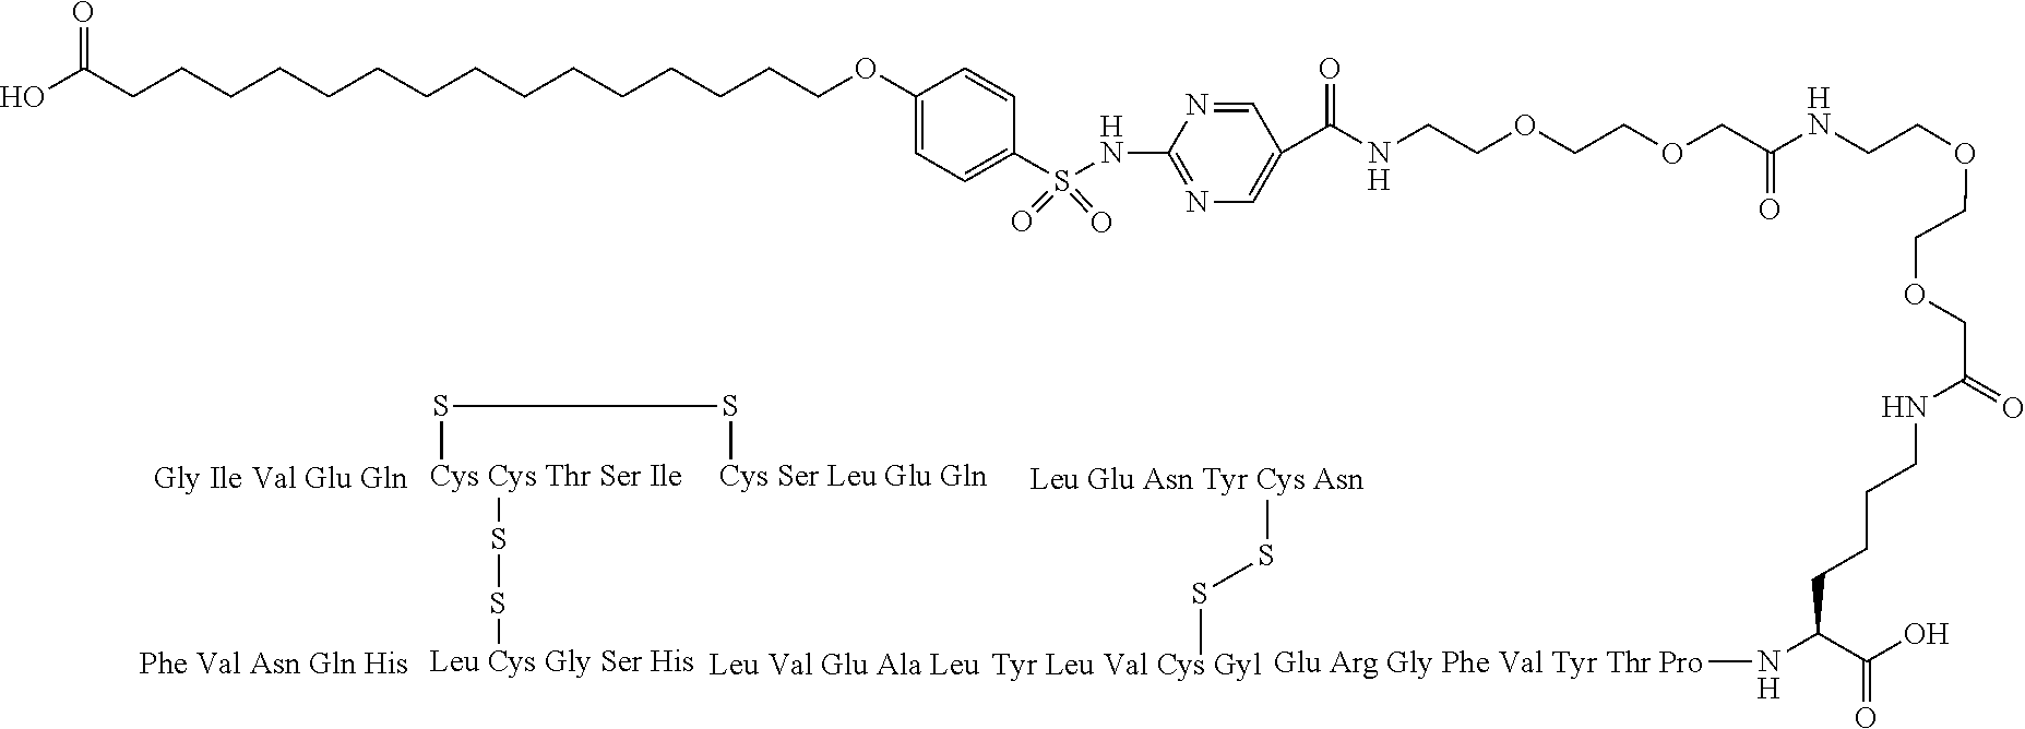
C(CCOC1=CC=C(S(=O)(=O)NC2=NC=C(C(=O)NCCOCCOCC(NCCOCCOCC(NCCCCC(N[Glu Arg Gly Phe Val Tyr Thr Pro])C(=O)O)=O)=O)C=N2)C=C1)CCCCCCCCCCCCC(O)=O.[Cys Cys Thr Ser Ile](SS[Leu Cys Gly Ser His])SS[Cys Ser Leu Glu Gln].[Leu Glu Asn Tyr Cys Asn]SS[Tyr Leu Val Cys Gyl].[Leu Val Glu Ala Leu]
